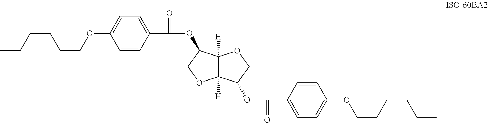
C1=CC(C(=O)OC2C3([H])C([H])(C(OC(C4=CC=C(OCCCCCC)C=C4)=O)CO3)OC2)=CC=C1OCCCCCC
